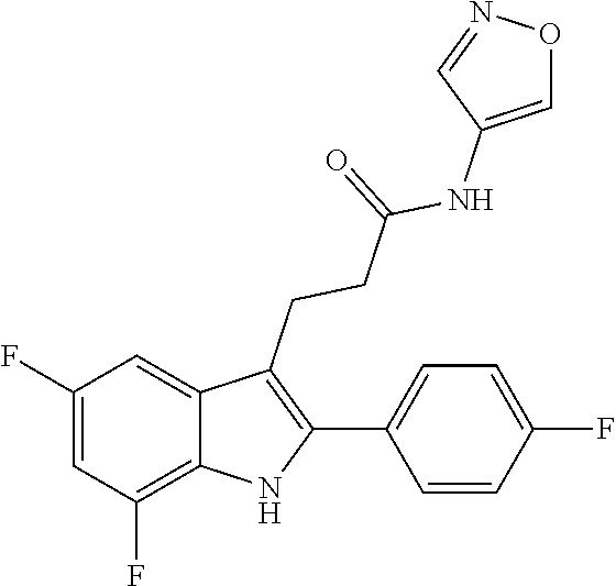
C1=C(NC(CCC2=C(C3=CC=C(F)C=C3)NC3=C(F)C=C(F)C=C23)=O)C=NO1
